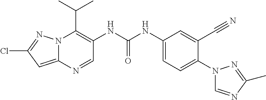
N12C(=CC(Cl)=N1)N=CC(NC(NC1=CC=C(N3C=NC(C)=N3)C(C#N)=C1)=O)=C2C(C)C
